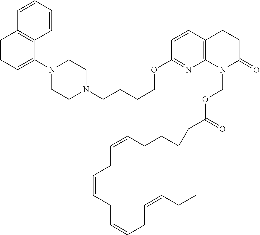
C1=CC=C(N2CCN(CCCCOC3=NC4=C(C=C3)CCC(=O)N4COC(=O)CCCCC=CCC=CCC=CCC=CCC)CC2)C2=C1C=CC=C2
